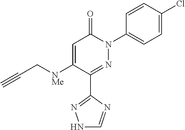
C1(C2=NN(C3=CC=C(Cl)C=C3)C(=O)C=C2[NMe]CC#C)=NNC=N1
